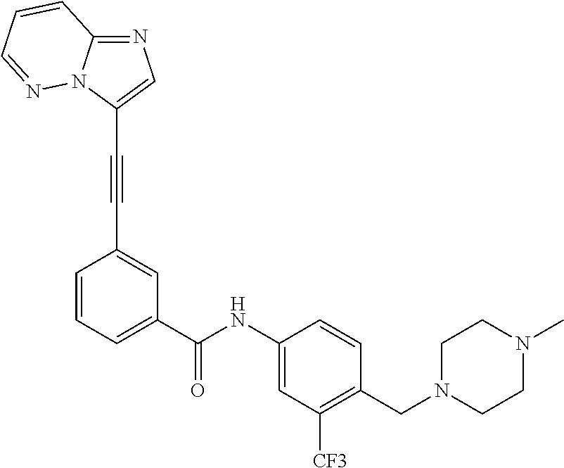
C1=CC(C#CC2=CN=C3N2N=CC=C3)=CC(C(=O)NC2=CC([CF3])=C(CN3CCN(C)CC3)C=C2)=C1
